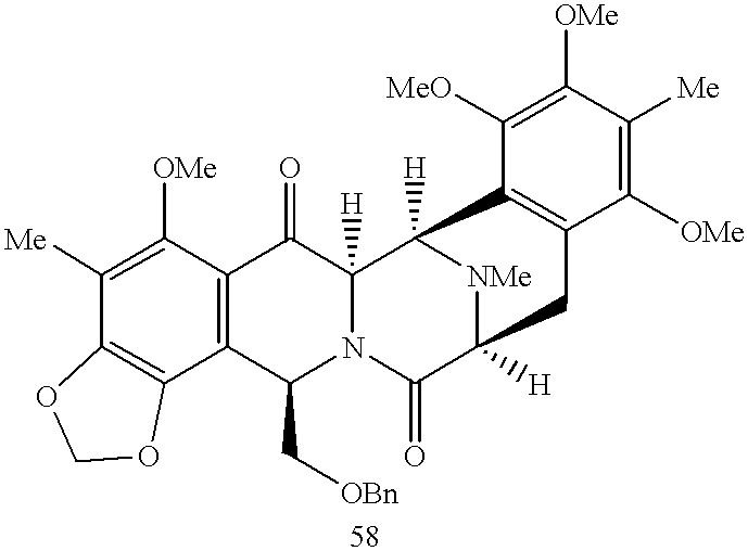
C12=C(C([OMe])=C([Me])C3=C1OCO3)C(=O)C1([H])N(C2C[OBn])C(=O)C2([H])[NMe]C1([H])C1=C(C([OMe])=C([Me])C([OMe])=C1[MeO])C2
